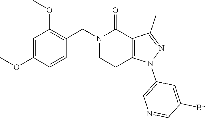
C1=C(OC)C=CC(CN2C(=O)C3=C(CC2)N(C2=CN=CC(Br)=C2)N=C3C)=C1OC
